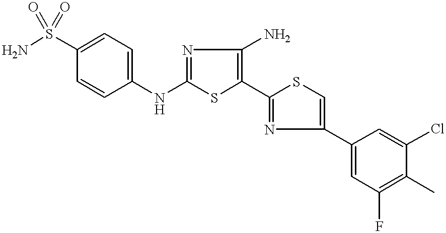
NS(C1=CC=C(NC2=NC(N)=C(C3=NC(C4=CC(F)=C(C)C(Cl)=C4)=CS3)S2)C=C1)(=O)=O
